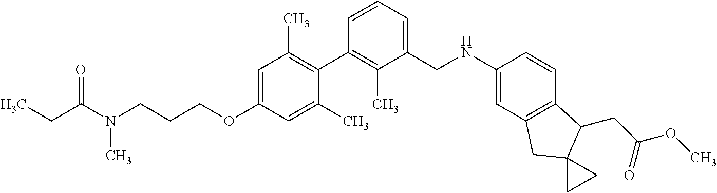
C1=C(OCCCN(C(=O)CC)C)C=C(C)C(C2=C(C)C(CNC3=CC4=C(C=C3)C(CC(OC)=O)C3(C4)CC3)=CC=C2)=C1C
